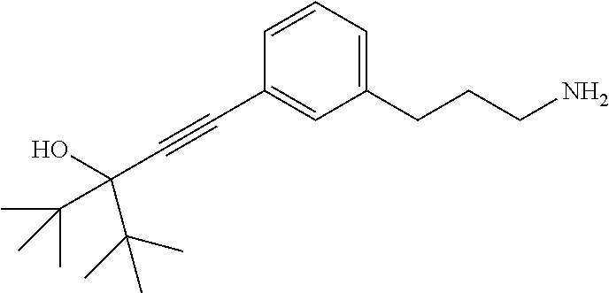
C1=CC(C#CC(O)(C(C)(C)C)C(C)(C)C)=CC(CCCN)=C1
